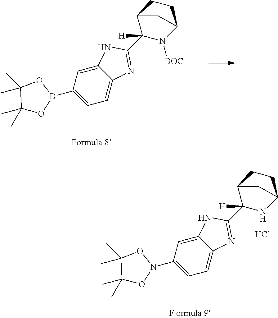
C1(B2OC(C)(C)C(C)(C)O2)=CC=C2C(=C1)NC(C1([H])N([BOC])C3CCC1C3)=N2.C1(N2OC(C)(C)C(C)(C)O2)=CC=C2C(=C1)NC(C1([H])NC3CCC1C3)=N2.Cl
